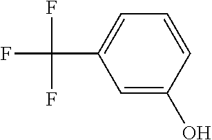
C1=C(O)C=CC=C1C(F)(F)F
